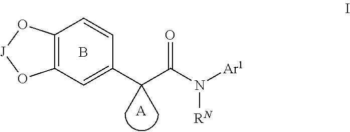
C12=C(O[J]O1)C=CC(C(C(N([Ar1])[RN])=O)(C)C)=C2.[A].B
